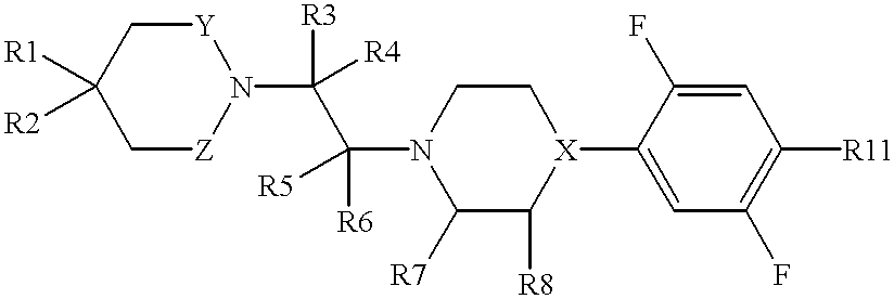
C1([R1])([R2])C[Z]N(C([R3])([R4])C(N2C([R7])C([R8])[X](C3=CC(F)=C([R11])C=C3F)CC2)([R6])[R5])[Y]C1
